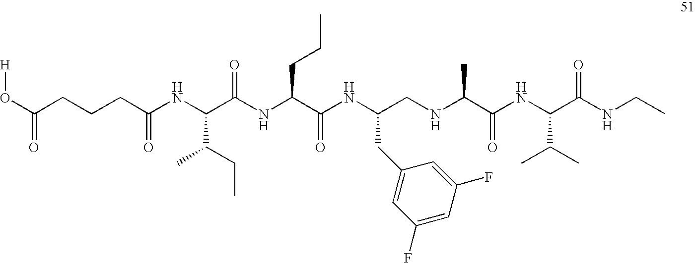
O(C(CCCC(NC(C(NC(C(NC(CNC(C(NC(C(NCC)=O)C(C)C)=O)C)CC1=CC(F)=CC(F)=C1)=O)CCC)=O)C(C)CC)=O)=O)[H]
